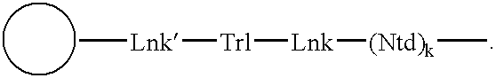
C[Lnk][Trl][Lnk][(Ntd)k]C
